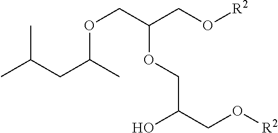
O(CC(CO[R2])OCC(CO[R2])O)C(CC(C)C)C
